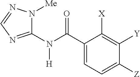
C1(C(N(C2=NC=NN2[Me])[H])=O)=CC=C([Z])C([Y])=C1[X]
